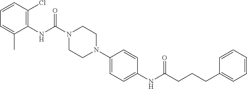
C1(NC(N2CCN(C3=CC=C(NC(CCCC4=CC=CC=C4)=O)C=C3)CC2)=O)=C(Cl)C=CC=C1C
